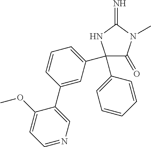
N1C(=N)N(C)C(=O)C1(C1=CC=CC(C2=CN=CC=C2OC)=C1)C1=CC=CC=C1
